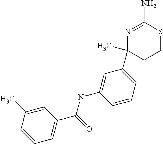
C1=C(C)C=CC=C1C(NC1=CC(C2(C)CCSC(N)=N2)=CC=C1)=O
